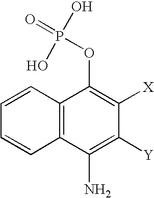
C12=C(C(N)=C([Y])C([X])=C1OP(O)(O)=O)C=CC=C2
